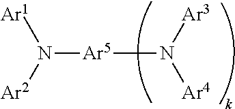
[Ar5](N([Ar2])[Ar1])N([Ar4])[Ar3]
